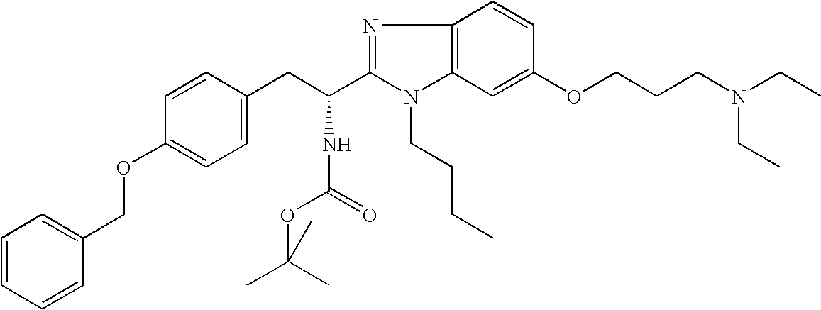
C1=CC=CC(COC2=CC=C(CC(C3=NC4=C(N3CCCC)C=C(OCCCN(CC)CC)C=C4)NC(OC(C)(C)C)=O)C=C2)=C1
